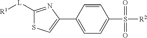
S(C1=CC=C(C2=CSC([L][R1])=N2)C=C1)(=O)(=O)[R2]
